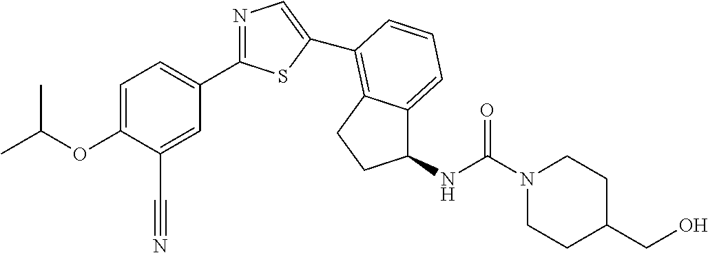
C1=C(OC(C)C)C(C#N)=CC(C2=NC=C(C3=C4C(=CC=C3)C(NC(=O)N3CCC(CO)CC3)CC4)S2)=C1
